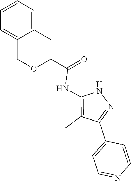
N1C(NC(C2OCC3=CC=CC=C3C2)=O)=C(C)C(C2=CC=NC=C2)=N1
